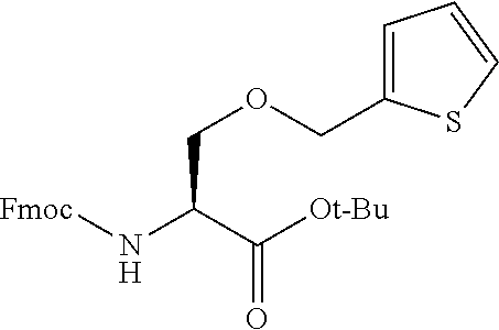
[Fmoc]NC(C([Ot-Bu])=O)COCC1=CC=CS1
